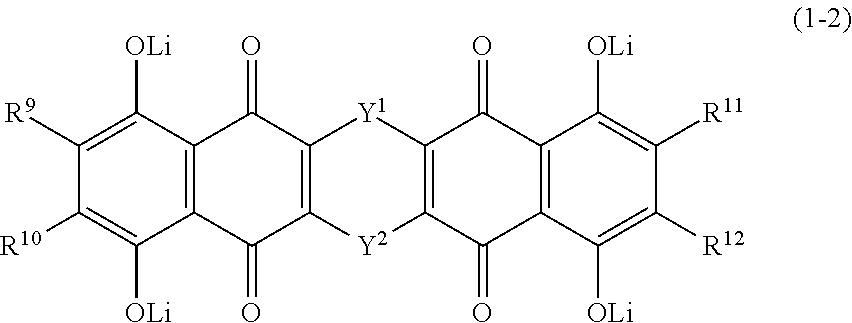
C1([R9])=C([OLi])C2=C(C([OLi])=C1[R10])C(=O)C1=C(C2=O)[Y1]C2=C([Y2]1)C(=O)C1=C(C2=O)C([OLi])=C([R11])C([R12])=C1[OLi]
